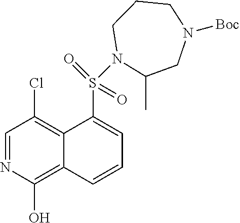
C1=NC(O)=C2C(=C1Cl)C(S(=O)(=O)N1CCCN([Boc])CC1C)=CC=C2
